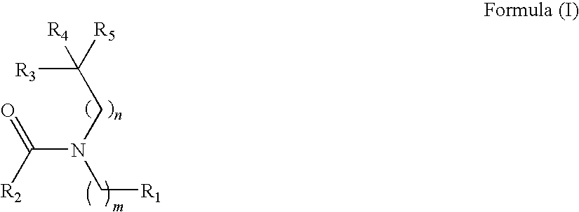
C(N(C[R1])CC([R3])([R4])[R5])([R2])=O
